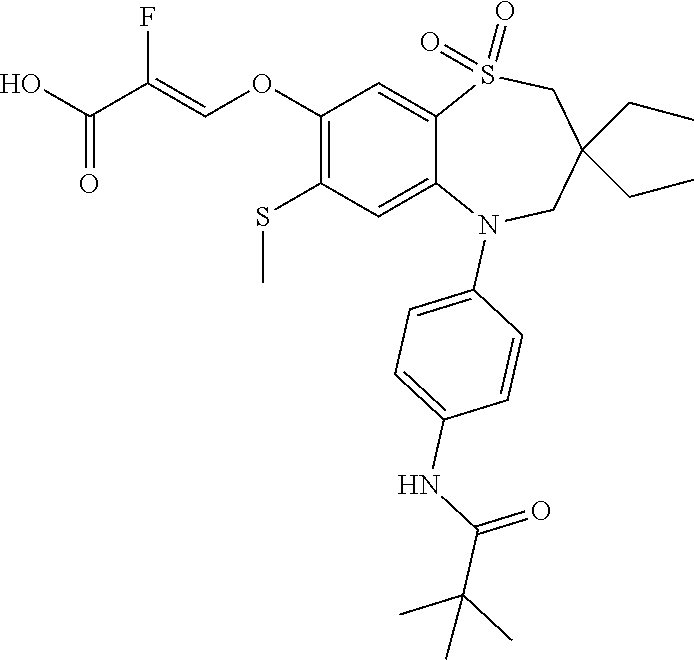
C1(OC=C(C(=O)O)F)=C(SC)C=C2C(=C1)S(=O)(=O)CC(CC)(CC)CN2C1=CC=C(NC(C(C)(C)C)=O)C=C1
